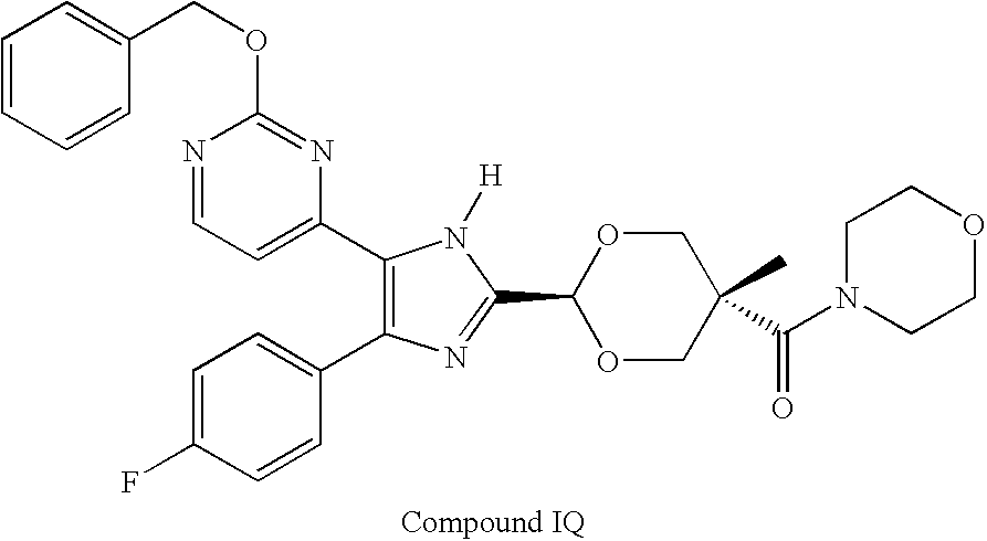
C(OC1=NC(C2=C(C3=CC=C(F)C=C3)N=C(C3OCC(C(=O)N4CCOCC4)(C)CO3)N2[H])=CC=N1)C1=CC=CC=C1
